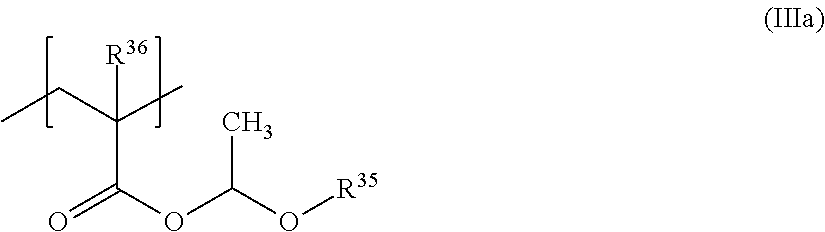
C(OC(O[R35])C)(C([R36])(CC)C)=O
